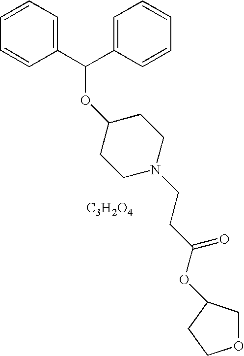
C1=CC=C(C(C2=CC=CC=C2)OC2CCN(CCC(OC3COCC3)=O)CC2)C=C1.[C3H2O4]
